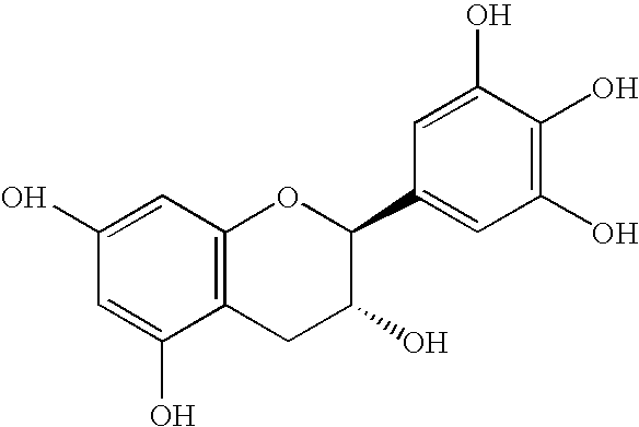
C12=C(C=C(O)C=C1O)OC(C1=CC(O)=C(O)C(O)=C1)C(O)C2
